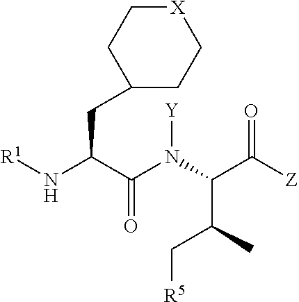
N(C(C(N(C(C([Z])=O)C(C)C[R5])[Y])=O)CC1CC[X]CC1)[R1]
